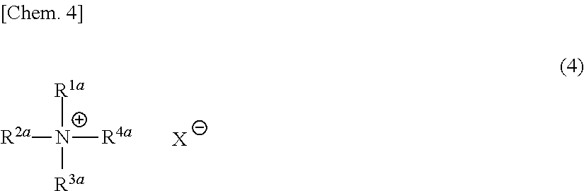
[R1a][N+]([R3a])([R4a])[R2a].[X]
